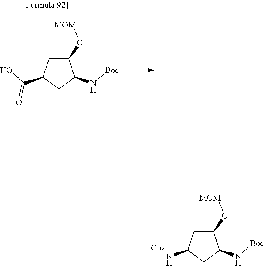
NC1CC(O[MOM])C(N[Boc])C1.[Cbz].C(C1CC(O[MOM])C(N[Boc])C1)(O)=O
